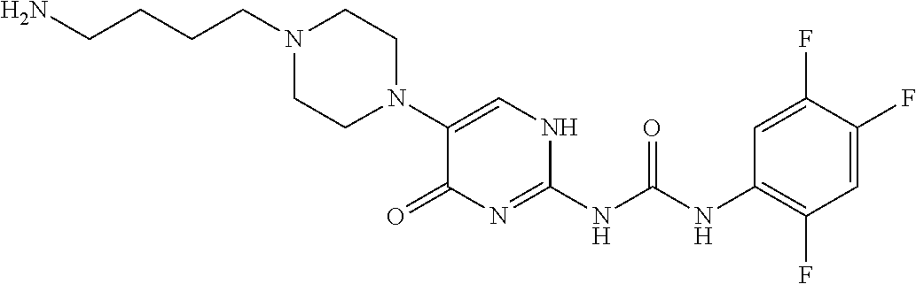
N1(C2=CNC(NC(NC3=C(F)C=C(F)C(F)=C3)=O)=NC2=O)CCN(CCCCN)CC1
